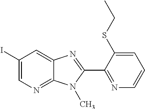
C1(I)=CN=C2C(=C1)N=C(C1=NC=CC=C1SCC)N2C
